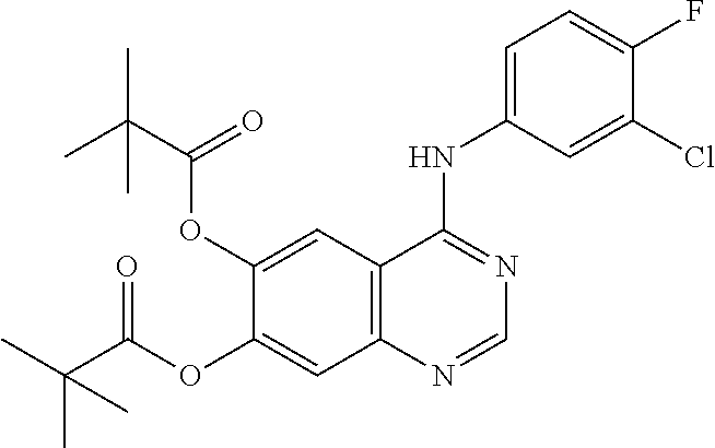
C1=C(OC(=O)C(C)(C)C)C(OC(C(C)(C)C)=O)=CC2=C1C(NC1=CC=C(F)C(Cl)=C1)=NC=N2
